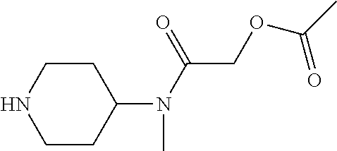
C1CC(N(C)C(=O)COC(C)=O)CCN1
